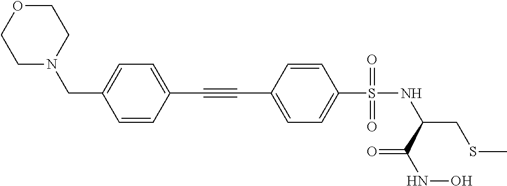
C1OCCN(CC2=CC=C(C#CC3=CC=C(S(NC(CSC)C(NO)=O)(=O)=O)C=C3)C=C2)C1
